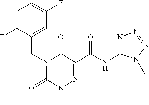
C1=C(F)C(CN2C(=O)N(C)N=C(C(NC3=NN=NN3C)=O)C2=O)=CC(F)=C1
